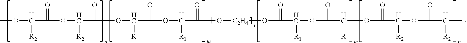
COC(C(OC(C(OC(C(OC(C(O[C2H4]OC(C(OC(C(OC(C(OC(C(C)[R2])=O)[R2])=O)[R])=O)[R1])=O)=O)[R1])=O)[R])=O)[R2])=O)[R2]
